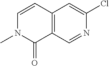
C1=C(Cl)N=CC2=C1C=CN(C)C2=O
